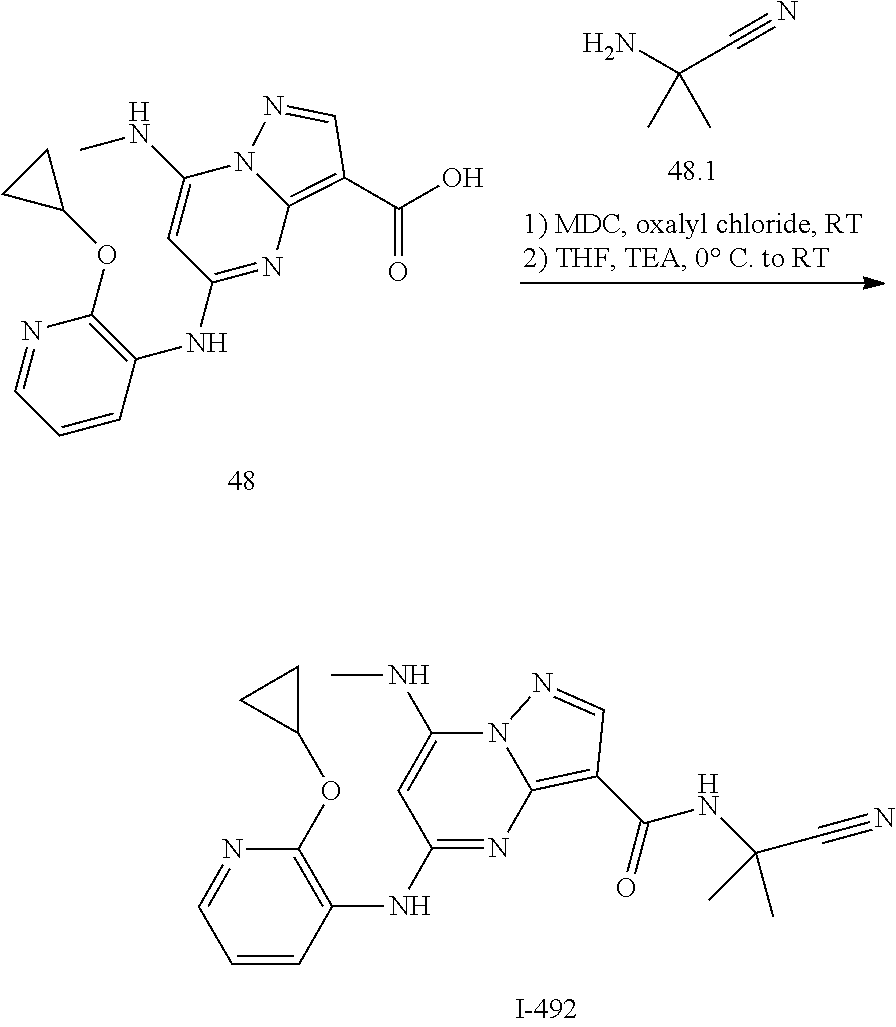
NC(C#N)(C)C.C1=CC(NC2=NC3=C(C(O)=O)C=NN3C(NC)=C2)=C(OC2CC2)N=C1.C1=CC(NC2=NC3=C(C(NC(C#N)(C)C)=O)C=NN3C(NC)=C2)=C(OC2CC2)N=C1
